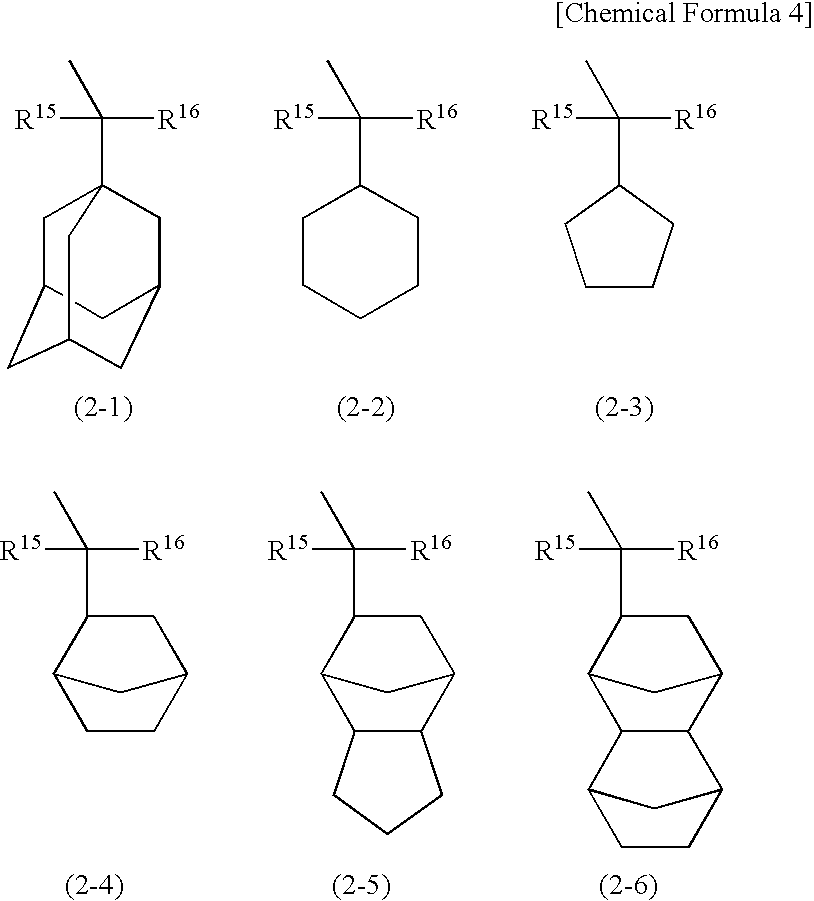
C1C2CC3CC(CC1(C([R16])([R15])C)C3)C2.C1(C([R16])([R15])C)CCCCC1.C1(C([R16])([R15])C)CCCC1.C1(C([R16])([R15])C)C2CCC(C1)C2.C1(C([R16])([R15])C)C2C3C(C(C1)C2)CCC3.C1(C([R16])([R15])C)C2C3C(C(C1)C2)C1CCC3C1
